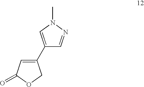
C1(C2=CN(C)N=C2)=CC(=O)OC1
